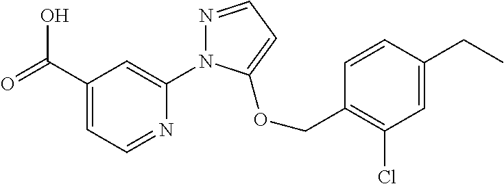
C1(C(=O)O)=CC=NC(N2N=CC=C2OCC2=C(Cl)C=C(CC)C=C2)=C1
